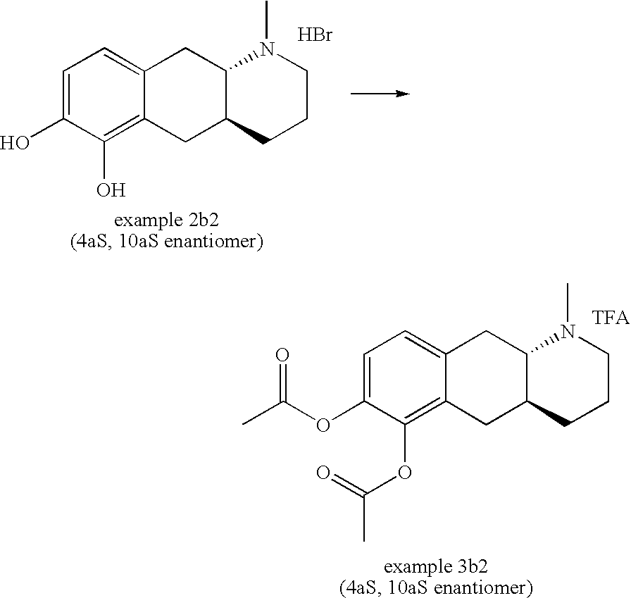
C1=C(O)C(O)=C2C(=C1)CC1C(C2)CCCN1C.Br.C1=C(OC(C)=O)C(OC(C)=O)=C2C(=C1)CC1C(C2)CCCN1C.[TFA]
